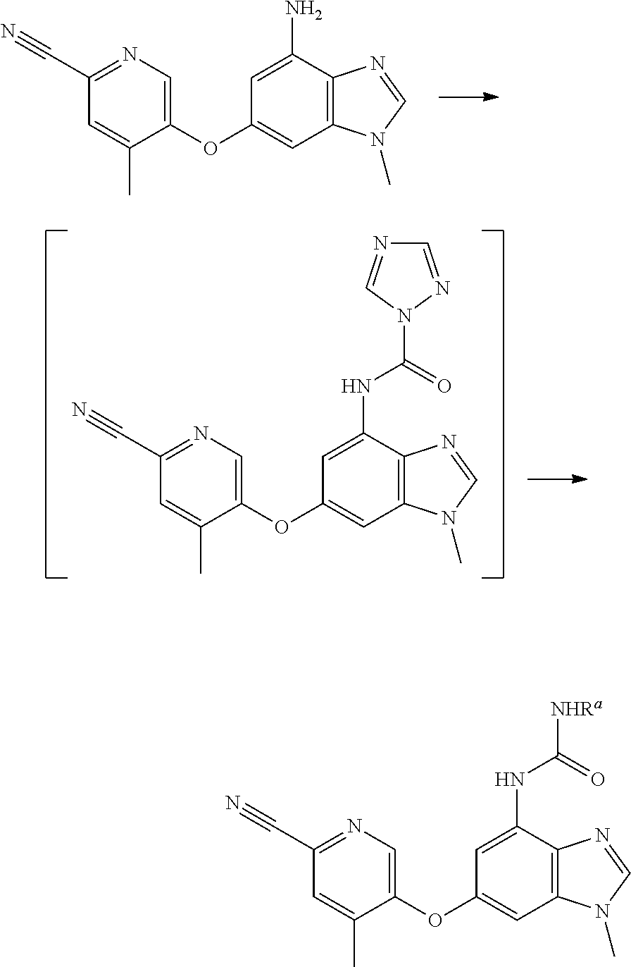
C1=C(N)C2=C(C=C1OC1=CN=C(C#N)C=C1C)N(C)C=N2.C1=C(NC(=O)N2C=NC=N2)C2=C(C=C1OC1=CN=C(C#N)C=C1C)N(C)C=N2.C1=C(NC(=O)[NHRa])C2=C(C=C1OC1=CN=C(C#N)C=C1C)N(C)C=N2
